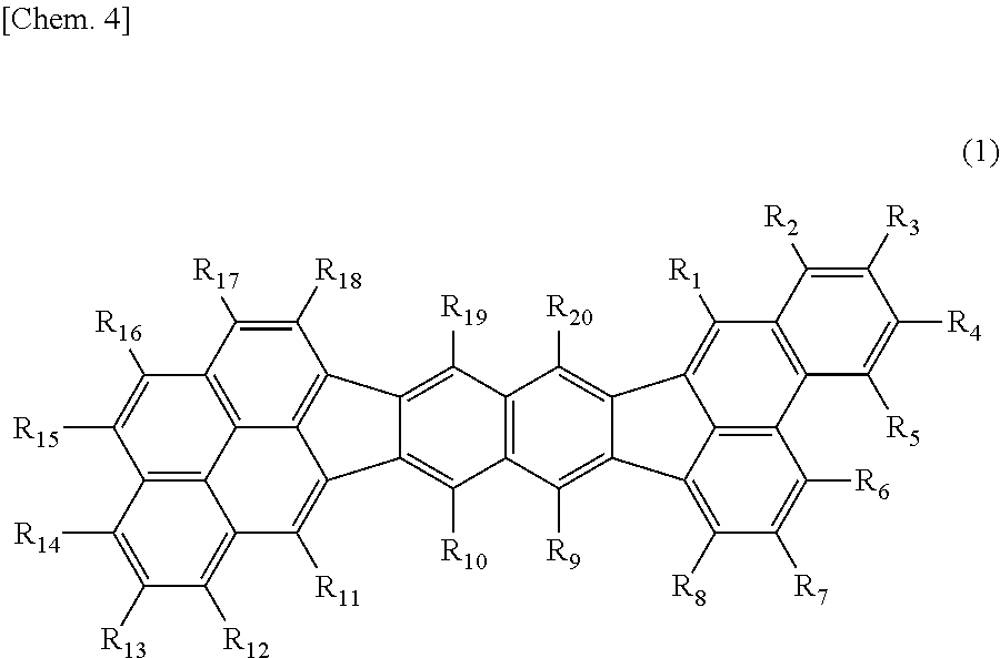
C1([R16])=C([R15])C2=C3C4=C1C([R17])=C([R18])C1=C4C(=C([R11])C3=C([R12])C([R13])=C2[R14])C2=C([R10])C3=C(C([R20])=C4C5=C([R1])C6=C(C([R5])=C([R4])C([R3])=C6[R2])C6=C5C(=C([R8])C([R7])=C6[R6])C4=C3[R9])C([R19])=C12
